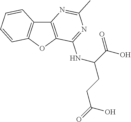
C12=C(OC3=C1C=CC=C3)C(NC(CCC(=O)O)C(O)=O)=NC(C)=N2
